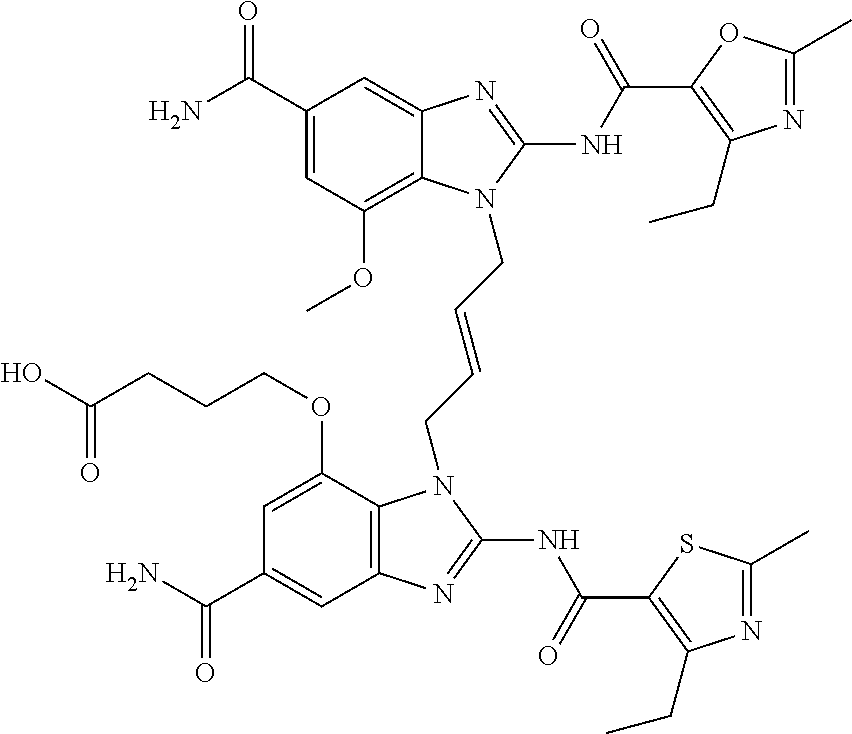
C1(C(N)=O)=CC(OC)=C2C(=C1)N=C(NC(=O)C1=C(CC)N=C(C)O1)N2CC=CCN1C2=C(C=C(C(N)=O)C=C2OCCCC(O)=O)N=C1NC(=O)C1=C(CC)N=C(C)S1
